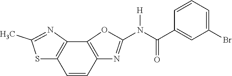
C12=C(C=CC3=C1N=C(C)S3)N=C(N(C(C1=CC(Br)=CC=C1)=O)[H])O2
